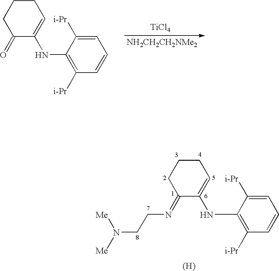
C1(=O)C(NC2=C([i-Pr])C=CC=C2[i-Pr])=CCCC1.[TiCl4].[NH2CH2CH2NMe2].C1(=NCCN([Me])[Me])C(NC2=C([i-Pr])C=CC=C2[i-Pr])=CCCC1.[(H)]
